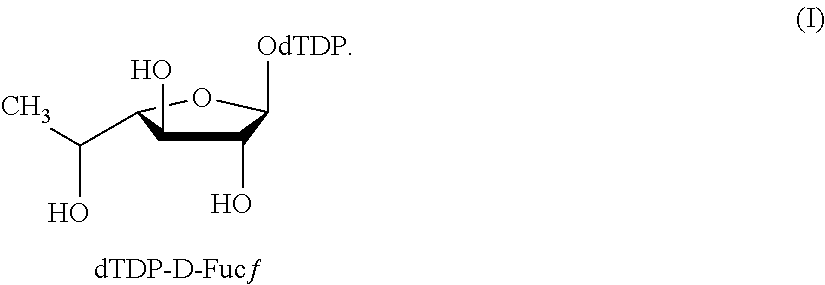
C1(O)C(O)C(C(C)O)OC1[OdTDP]
